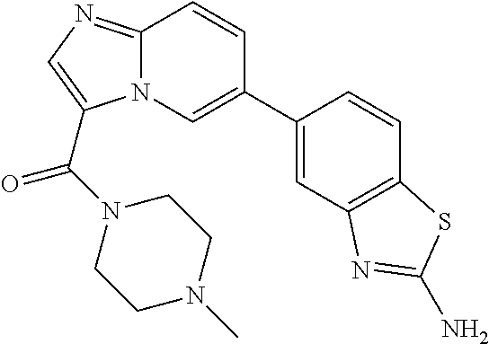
C1=C(C2=CN3C(=NC=C3C(N3CCN(C)CC3)=O)C=C2)C=CC2=C1N=C(N)S2
